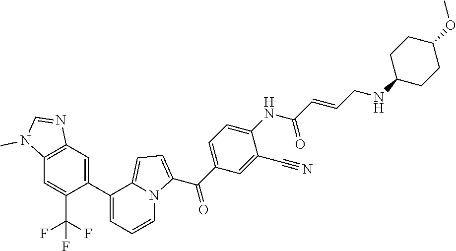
C12=C(C=C(C3=CC=CN4C3=CC=C4C(C3=CC=C(NC(C=CCNC4CCC(OC)CC4)=O)C(C#N)=C3)=O)C(C(F)(F)F)=C1)N=CN2C
